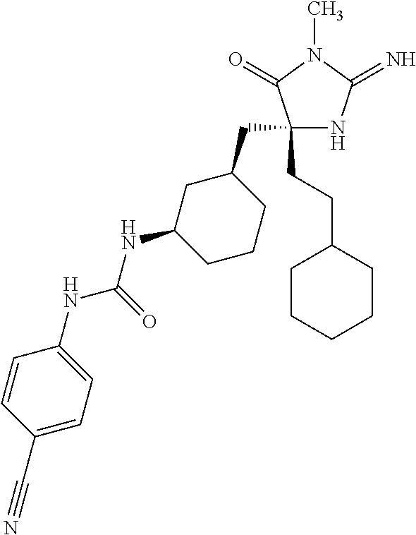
C1(CC2CC(NC(NC3=CC=C(C#N)C=C3)=O)CCC2)(CCC2CCCCC2)NC(=N)N(C)C1=O
